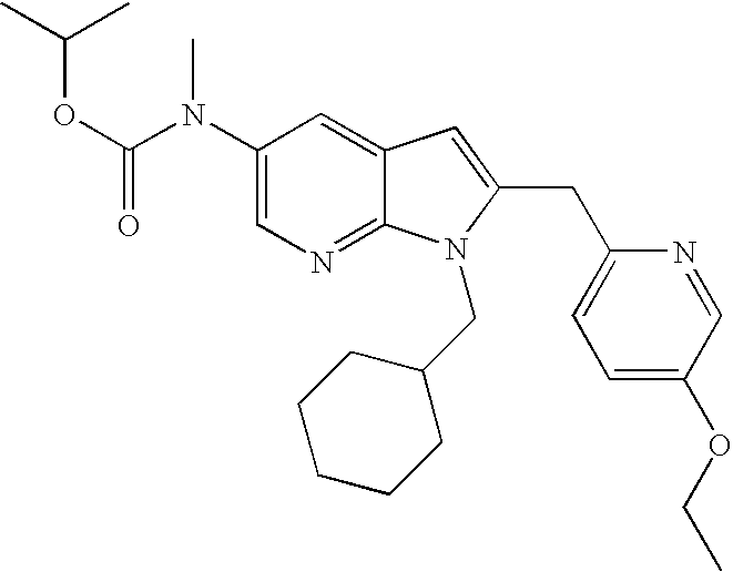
C1(N(C(OC(C)C)=O)C)=CN=C2C(=C1)C=C(CC1=CC=C(OCC)C=N1)N2CC1CCCCC1
